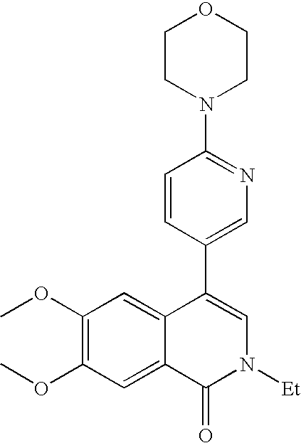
C1CN(C2=NC=C(C3=CN([Et])C(=O)C4=CC(OC)=C(OC)C=C34)C=C2)CCO1
